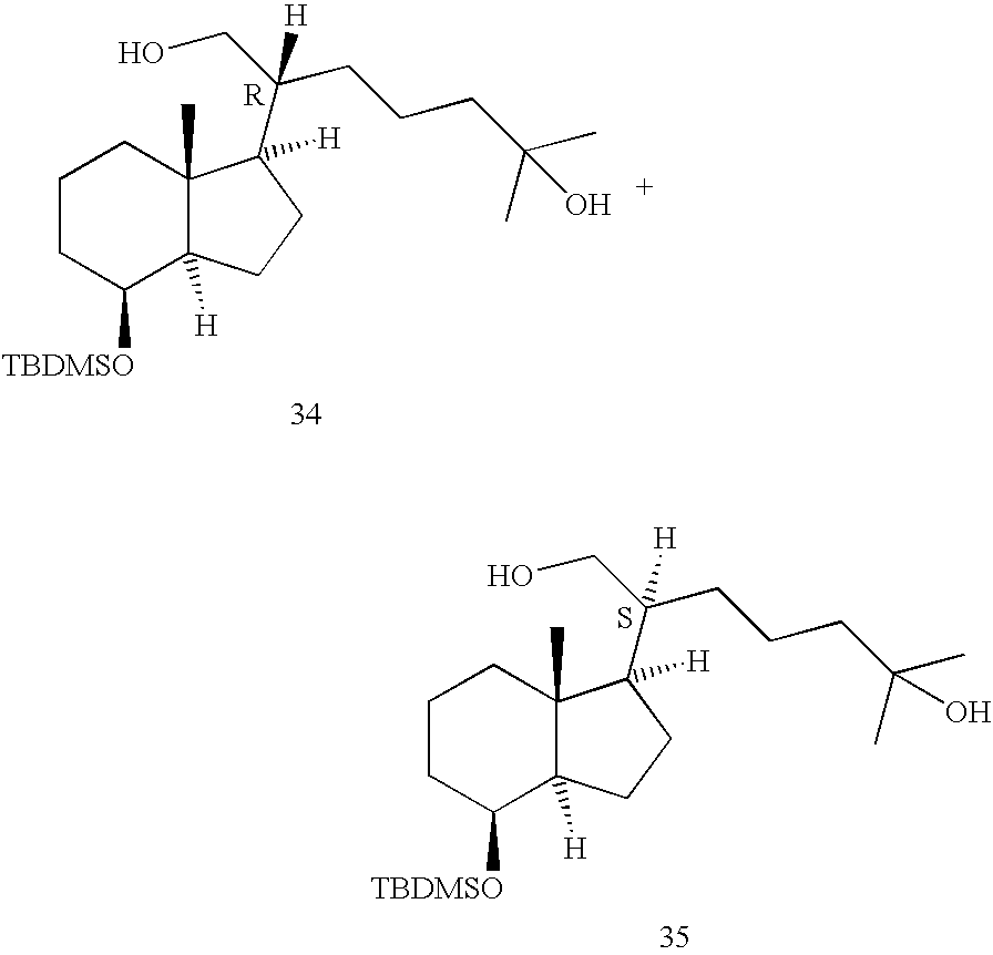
C1([TBDMSO])C2([H])C(C)(CCC1)C([H])(C(CO)(CCCC(C)(O)C)[H])CC2.C1([TBDMSO])C2([H])C(C)(CCC1)C([H])(C(CO)(CCCC(C)(O)C)[H])CC2.S
